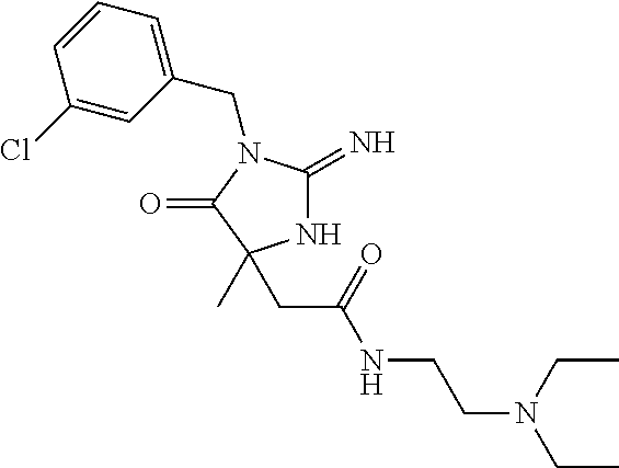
N1C(=N)N(CC2=CC=CC(Cl)=C2)C(=O)C1(C)CC(NCCN(CC)CC)=O
